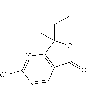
C1(=O)OC(CCC)(C)C2=C1C=NC(Cl)=N2
